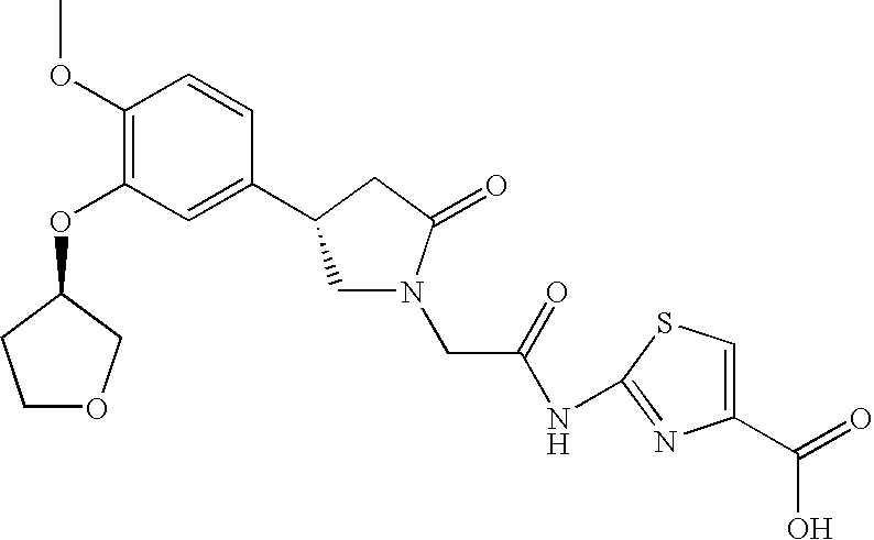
C1(OC)=C(OC2COCC2)C=C(C2CN(CC(=O)NC3=NC(C(=O)O)=CS3)C(=O)C2)C=C1
